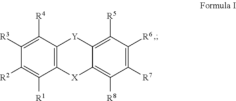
C12=C(C([R4])=C([R3])C([R2])=C1[R1])[Y]C1=C([R5])C([R6])=C([R7])C([R8])=C1[X]2
